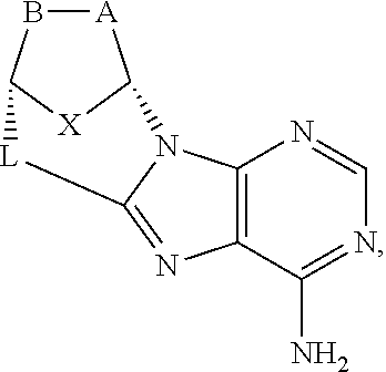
C12=C(C(N)=NC=N1)N=C1N2C2[A]BC([X]2)[L]1
